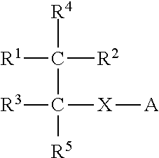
[R1]C([R4])([R2])C([R5])([R3])[X][A]
